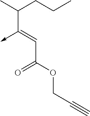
C(C(OCC#C)=O)=C(->C)C(C)CCC
